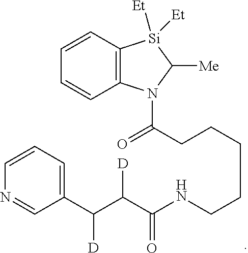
C12=C(C=CC=C1)[Si]([Et])([Et])C([Me])N2C(CCCCCNC(C(C(C1=CC=CN=C1)[D])[D])=O)=O
